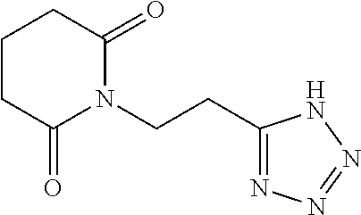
C1(CCN2C(=O)CCCC2=O)=NN=NN1
